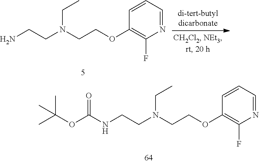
NCCN(CC)CCOC1=C(F)N=CC=C1.N(CCN(CC)CCOC1=C(F)N=CC=C1)C(=O)OC(C)(C)C
